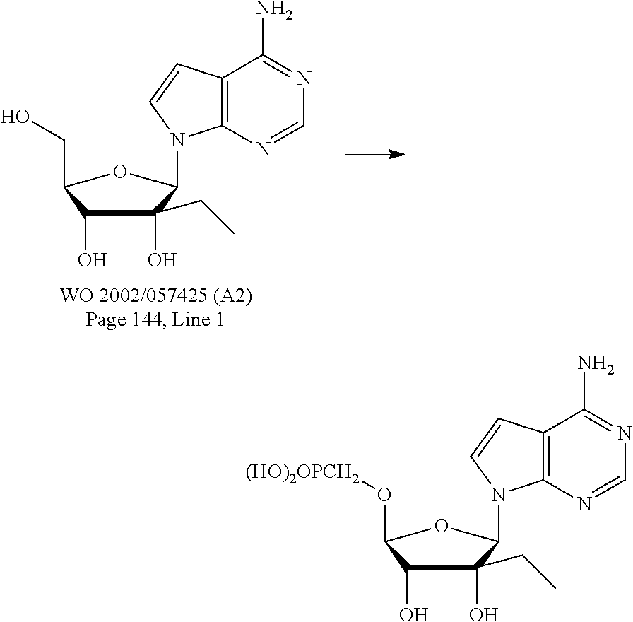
C1(O)(CC)C(O)C(O[(HO)2OPCH2])OC1N1C2=C(C=C1)C(N)=NC=N2.C1(O)(CC)C(O)C(CO)OC1N1C2=C(C=C1)C(N)=NC=N2
